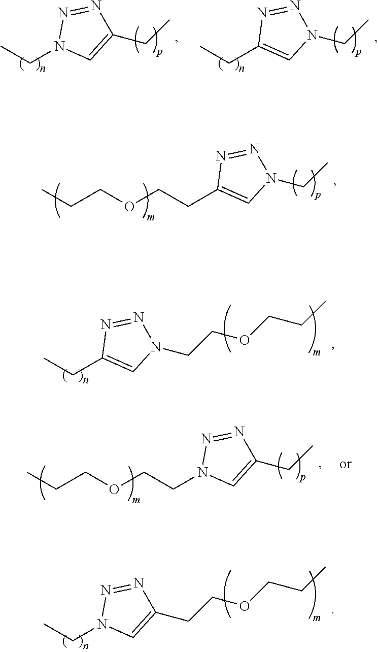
CCC1=CN(CCOCCC)N=N1.CCN1C=C(CCOCCC)N=N1.CCN1C=C(CC)N=N1.CCC1=CN(CC)N=N1.C(CC1=CN(CC)N=N1)OCCC.C(CN1C=C(CC)N=N1)OCCC
